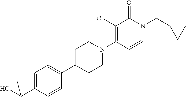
C1C(C2=CC=C(C(O)(C)C)C=C2)CCN(C2=C(Cl)C(=O)N(CC3CC3)C=C2)C1
